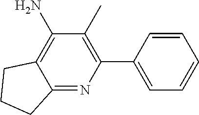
C12=C(N)C(C)=C(C3=CC=CC=C3)N=C1CCC2
